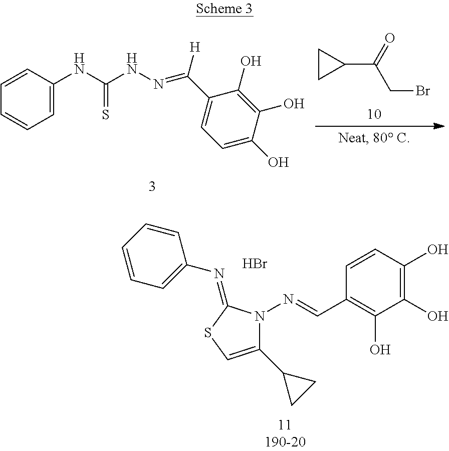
C1CC1C(CBr)=O.C1=CC(NC(=S)NN=C(C2=CC=C(O)C(O)=C2O)[H])=CC=C1.C1=CC(O)=C(O)C(O)=C1C=NN1C(C2CC2)=CSC1=NC1=CC=CC=C1.Br
